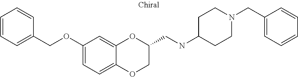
C1(OCC2=CC=CC=C2)=CC=C2C(=C1)OC(CNC1CCN(CC3=CC=CC=C3)CC1)CO2
